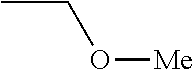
CCO[Me]
